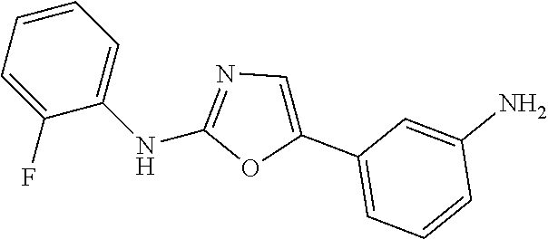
C1=CC=C(F)C(NC2=NC=C(C3=CC=CC(N)=C3)O2)=C1
